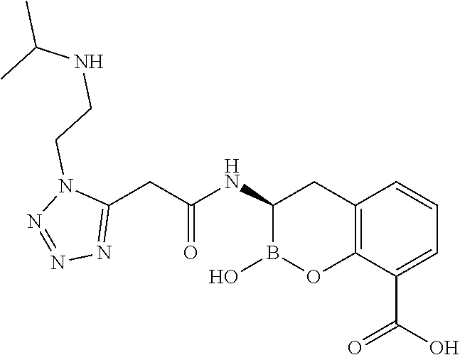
C12=C(C(C(O)=O)=CC=C1)OB(O)C(NC(=O)CC1=NN=NN1CCNC(C)C)C2
